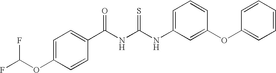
C1(C(NC(NC2=CC=CC(OC3=CC=CC=C3)=C2)=S)=O)=CC=C(OC(F)F)C=C1
